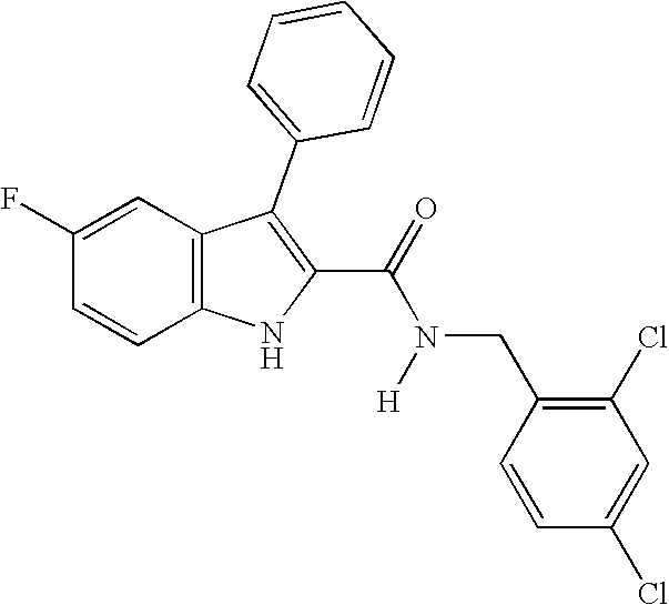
C1=C(F)C=CC2=C1C(C1=CC=CC=C1)=C(C(=O)N(CC1=C(Cl)C=C(Cl)C=C1)[H])N2
